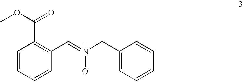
C1=CC=CC(C=N(CC2=CC=CC=C2)O)=C1C(=O)OC
